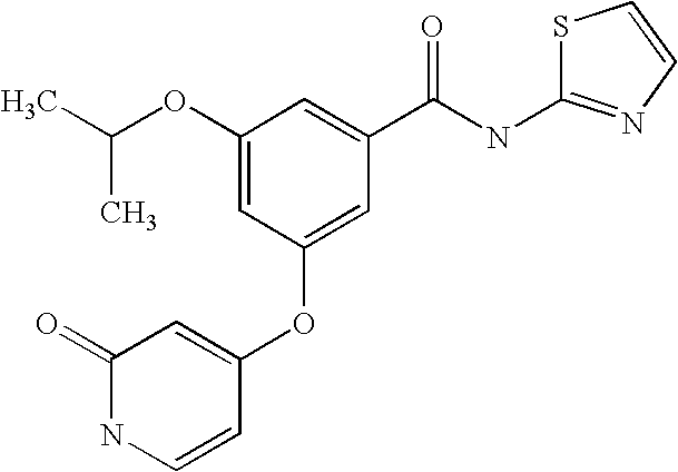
C(C)(C)OC1=CC(OC2=CC(=O)NC=C2)=CC(C(NC2=NC=CS2)=O)=C1
